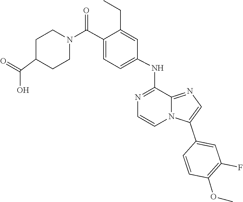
C1=C(C(N2CCC(C(O)=O)CC2)=O)C(CC)=CC(NC2=NC=CN3C2=NC=C3C2=CC(F)=C(OC)C=C2)=C1
